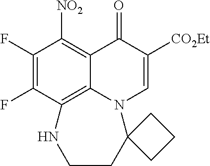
C1(F)=C(F)C2=C3C(=C1[NO2])C(=O)C([CO2Et])=CN3C1(CCN2)CCC1
